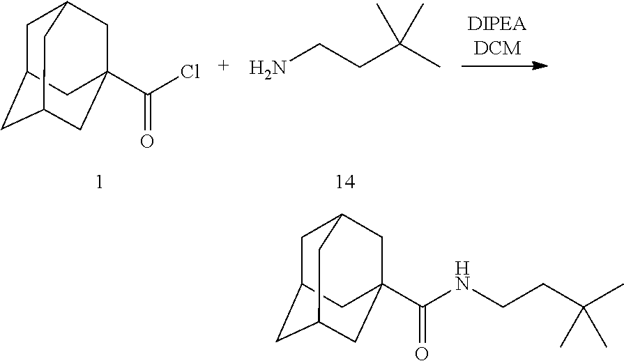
C1C2CC3CC(C(Cl)=O)(CC1C3)C2.NCCC(C)(C)C.C1C2CC3CC(C(NCCC(C)(C)C)=O)(CC1C3)C2
